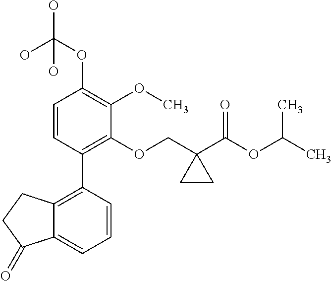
C1=CC(C2=C3C(=CC=C2)C(=O)CC3)=C(OCC2(C(OC(C)C)=O)CC2)C(OC)=C1OC(O)(O)O
